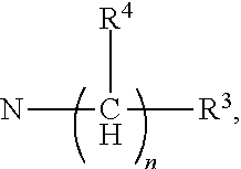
NC([R3])[R4]
